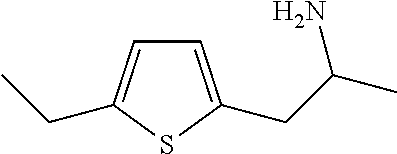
C1=C(CC(C)N)SC(CC)=C1
